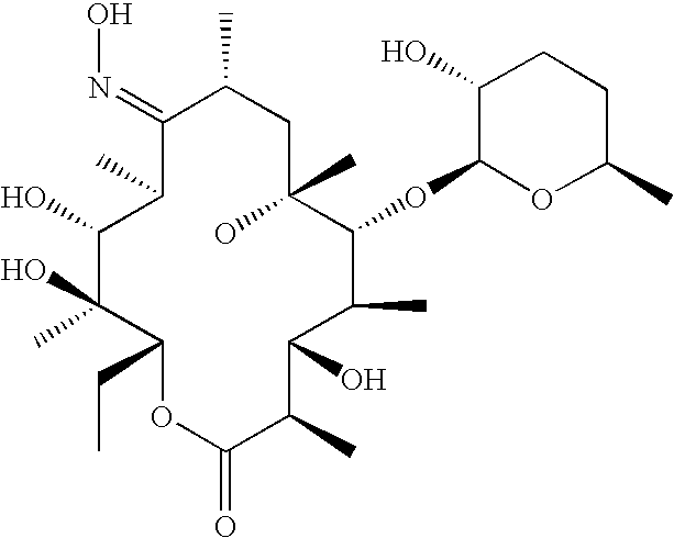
C1(=NO)C(C)C(O)C(O)(C)C(CC)OC(=O)C(C)C(O)C(C)C(OC2OC(C)CCC2O)C(C)(O)CC1C
